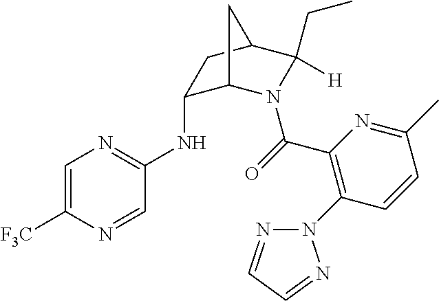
C1=C([F3C])N=CC(NC2C3N(C(=O)C4=C(N5N=CC=N5)C=CC(C)=N4)C([H])(CC)C(C2)C3)=N1
